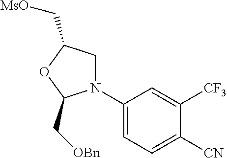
[MsO]CC1CN(C2=CC=C([CN])C([CF3])=C2)C(C[OBn])O1
